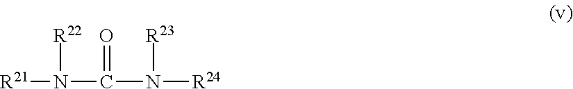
[R21]N(C(N([R24])[R23])=O)[R22]
